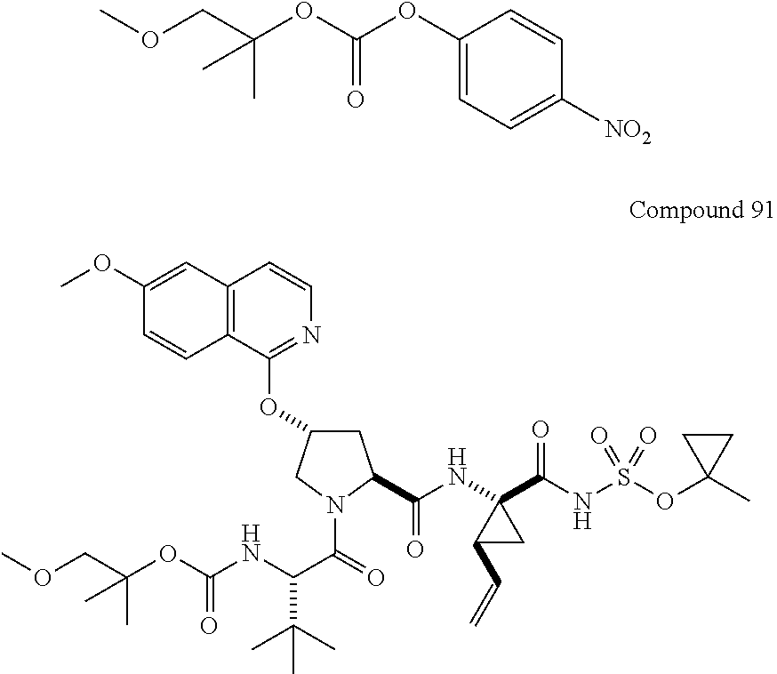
C1(OC(OC(COC)(C)C)=O)=CC=C([NO2])C=C1.C12=C(C=C(OC)C=C1)C=CN=C2OC1CC(C(NC2(C(NS(OC3(C)CC3)(=O)=O)=O)C(C=C)C2)=O)N(C(=O)C(NC(=O)OC(COC)(C)C)C(C)(C)C)C1
